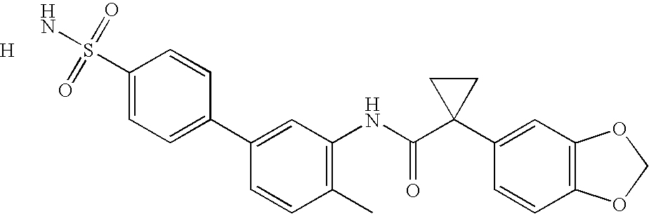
[H].C1(S(=O)(=O)N)=CC=C(C2=CC(NC(=O)C3(C4=CC5=C(C=C4)OCO5)CC3)=C(C)C=C2)C=C1
